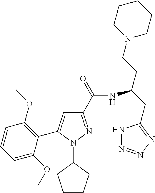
C1(C(=O)NC(CC2=NN=NN2)CCN2CCCCC2)=NN(C2CCCC2)C(C2=C(OC)C=CC=C2OC)=C1
